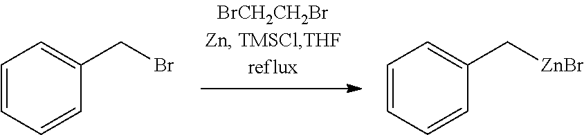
C1=CC=CC(C[ZnBr])=C1.C1=CC=CC(CBr)=C1
